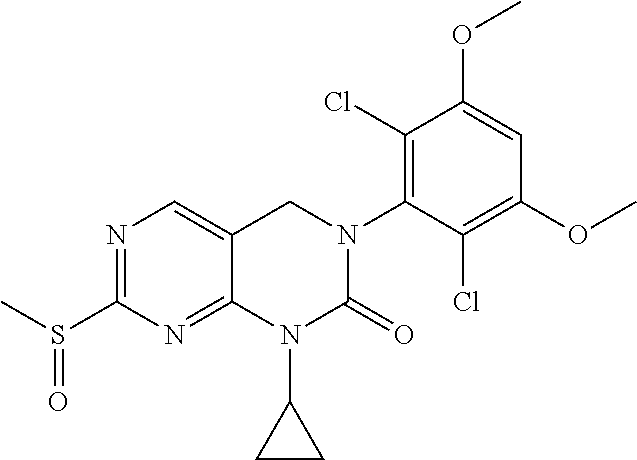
N1=C(S(=O)C)N=C2N(C3CC3)C(=O)N(C3=C(Cl)C(OC)=CC(OC)=C3Cl)CC2=C1
